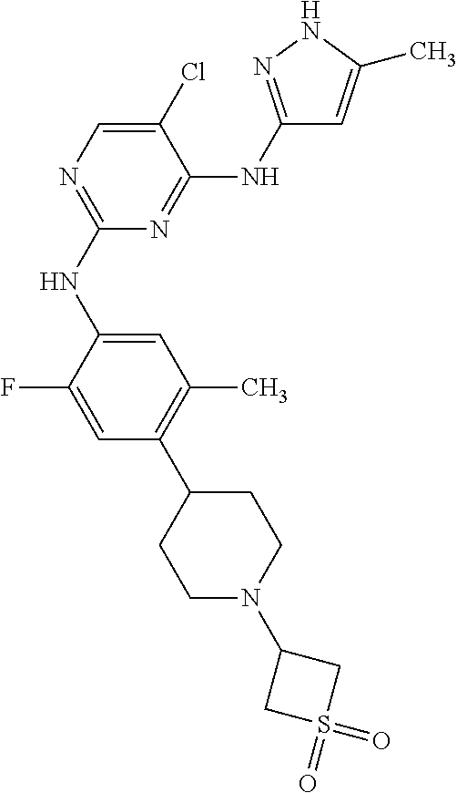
C1=C(NC2=NC=C(Cl)C(NC3=NNC(C)=C3)=N2)C(F)=CC(C2CCN(C3CS(=O)(=O)C3)CC2)=C1C
